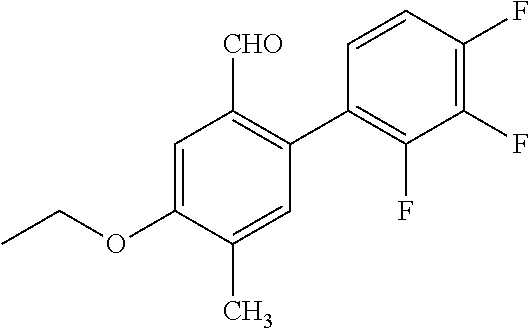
C1(C2=C([CHO])C=C(OCC)C(C)=C2)=C(F)C(F)=C(F)C=C1
